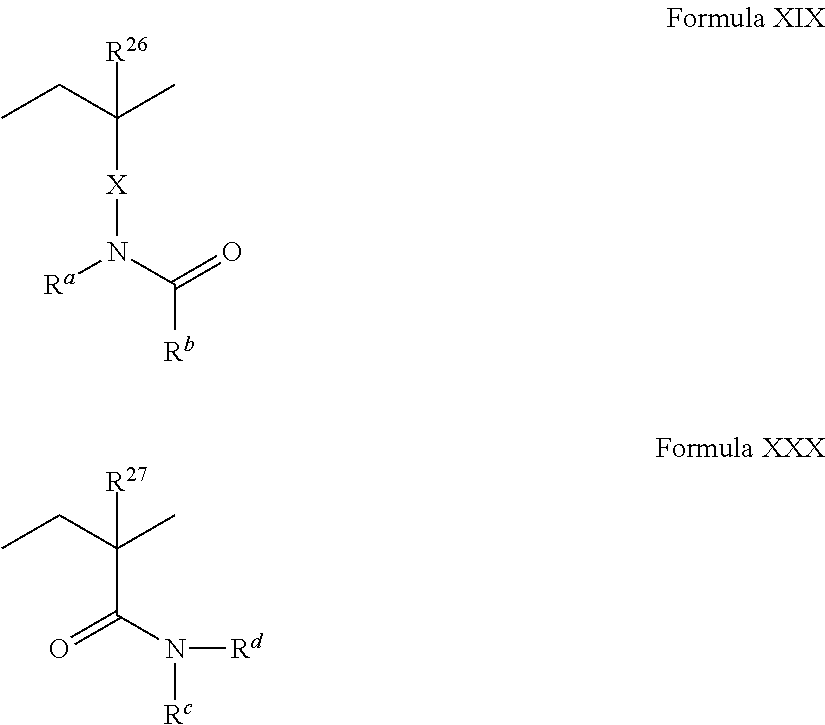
CCC(C)([R26])[X]N([Ra])C([Rb])=O.CCC(C)([R27])C(N([Rc])[Rd])=O
